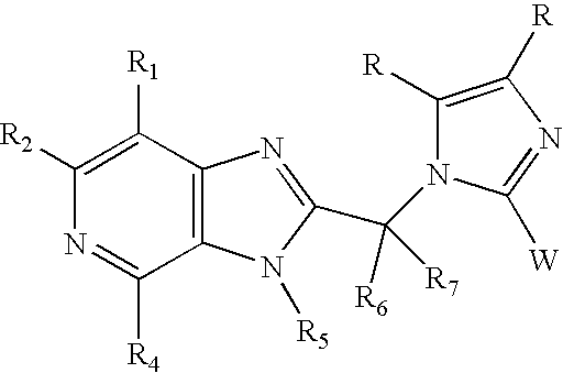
N1=C([R4])C2=C(C([R1])=C1[R2])N=C(C(N1C([R])=C([R])N=C1[W])([R6])[R7])N2[R5]
